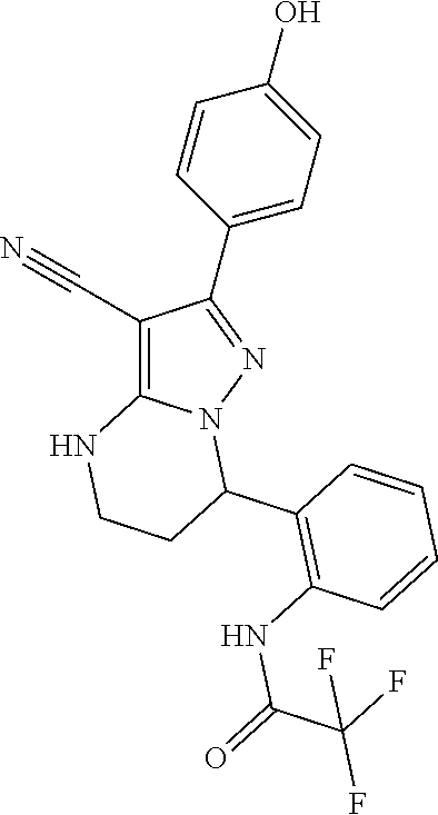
C1(C#N)=C2N(N=C1C1=CC=C(O)C=C1)C(C1=C(NC(=O)C(F)(F)F)C=CC=C1)CCN2
